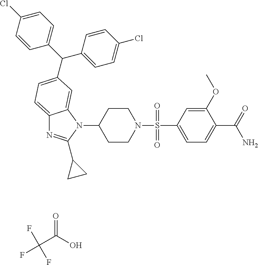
FC(C(O)=O)(F)F.C1CN(S(=O)(=O)C2=CC=C(C(N)=O)C(OC)=C2)CCC1N1C2=CC(C(C3=CC=C(Cl)C=C3)C3=CC=C(Cl)C=C3)=CC=C2N=C1C1CC1
